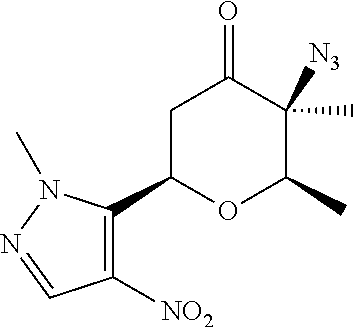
C1C(C2=C([NO2])C=NN2C)OC(C)C([N3])(C)C1=O
